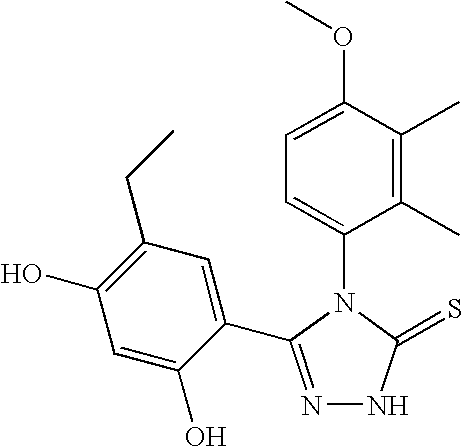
N1=C(C2=CC(CC)=C(O)C=C2O)N(C2=CC=C(OC)C(C)=C2C)C(=S)N1
